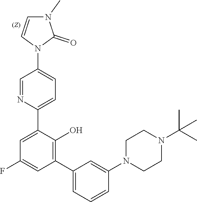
C1=NC(C2=CC(F)=CC(C3=CC=CC(N4CCN(C(C)(C)C)CC4)=C3)=C2O)=CC=C1N1C(=O)N(C)C=C1
